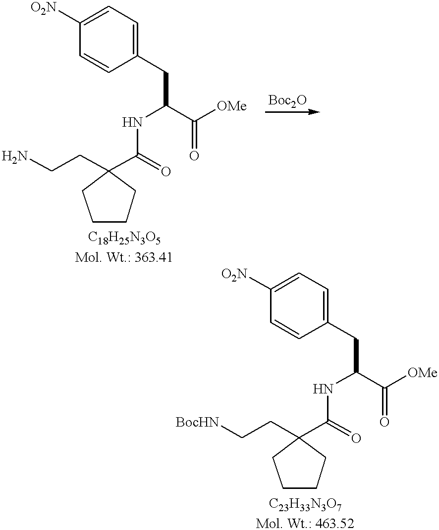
C(CC1=CC=C([O2N])C=C1)(C(=O)[OMe])NC(C1(CCN)CCCC1)=O.C(CC1(C(=O)NC(CC2=CC=C([O2N])C=C2)C(=O)[OMe])CCCC1)[BocHN]
